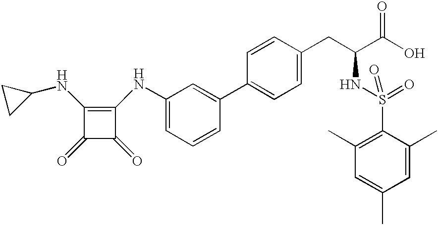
C1(NC2=CC=CC(C3=CC=C(CC(C(O)=O)NS(=O)(=O)C4=C(C)C=C(C)C=C4C)C=C3)=C2)=C(NC2CC2)C(=O)C1=O
